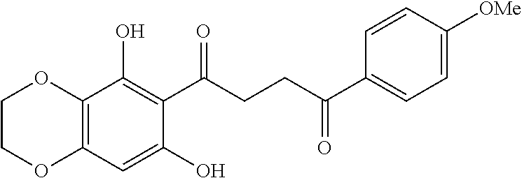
C12=C(C=C(O)C(C(CCC(C3=CC=C([OMe])C=C3)=O)=O)=C1O)OCCO2
